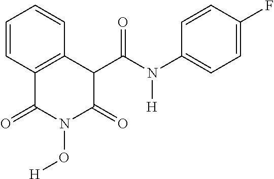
C1=CC2=C(C=C1)C(C(=O)N([H])C1=CC=C(F)C=C1)C(=O)N(O[H])C2=O
